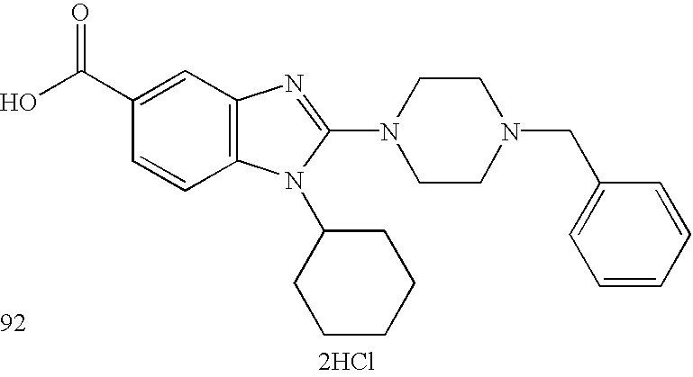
OC(C1=CC2=C(C=C1)N(C1CCCCC1)C(N1CCN(CC3=CC=CC=C3)CC1)=N2)=O.[2HCl]
